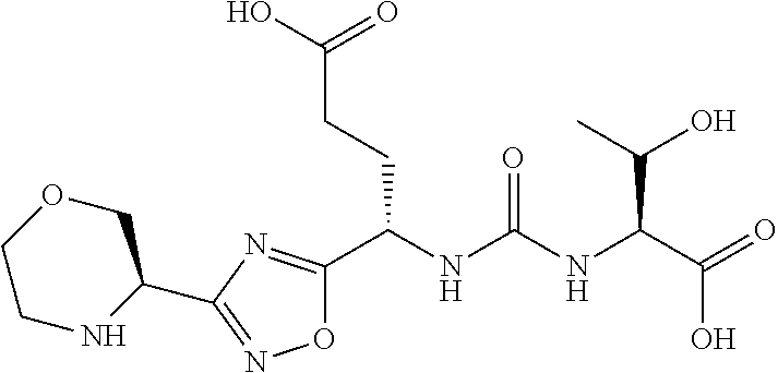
O1C(C(NC(NC(C(=O)O)C(C)O)=O)CCC(O)=O)=NC(C2COCCN2)=N1
